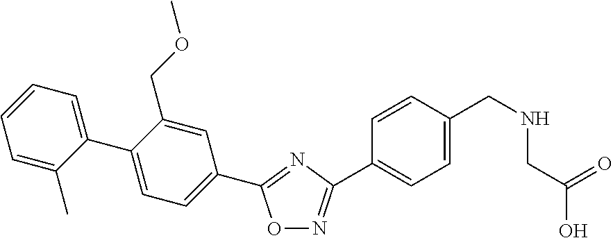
C1=CC=C(C2=CC=C(C3=NC(C4=CC=C(CNCC(O)=O)C=C4)=NO3)C=C2COC)C(C)=C1
